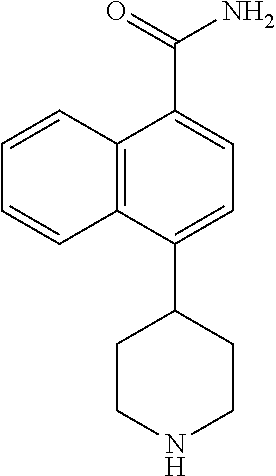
C1=CC2=C(C(C(=O)N)=CC=C2C2CCNCC2)C=C1
